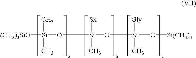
[(CH3)3SiO][Si](C)(C)O[Si]([Sx])(C)O[Si](O[Si(CH3)3])(C)[Gly]
